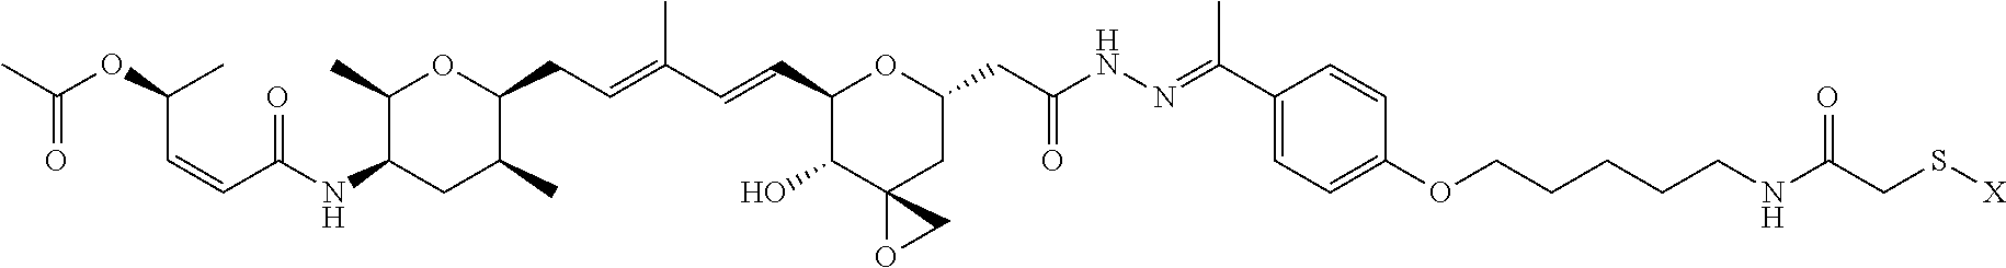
C1(C)C(NC(=O)C=CC(C)OC(=O)C)CC(C)C(CC=C(C)C=CC2OC(CC(NN=C(C)C3=CC=C(OCCCCCNC(CS[X])=O)C=C3)=O)CC3(OC3)C2O)O1
